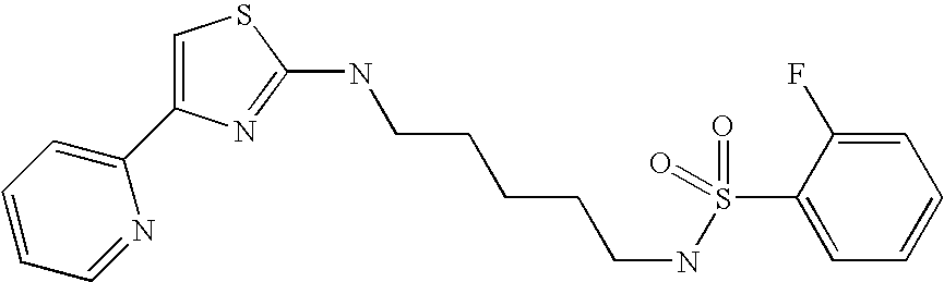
C1=C(C2=CC=CC=N2)N=C(NCCCCCNS(C2=CC=CC=C2F)(=O)=O)S1
